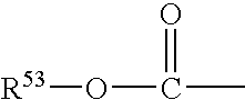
C(=O)(C)O[R53]
